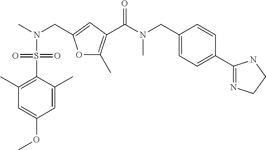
O1C(C)=C(C(N(CC2=CC=C(C3=NCCN3)C=C2)C)=O)C=C1CN(C)S(C1=C(C)C=C(OC)C=C1C)(=O)=O
